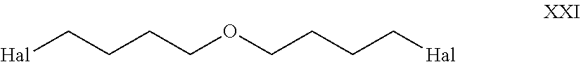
[Hal]CCCCOCCCC[Hal]
